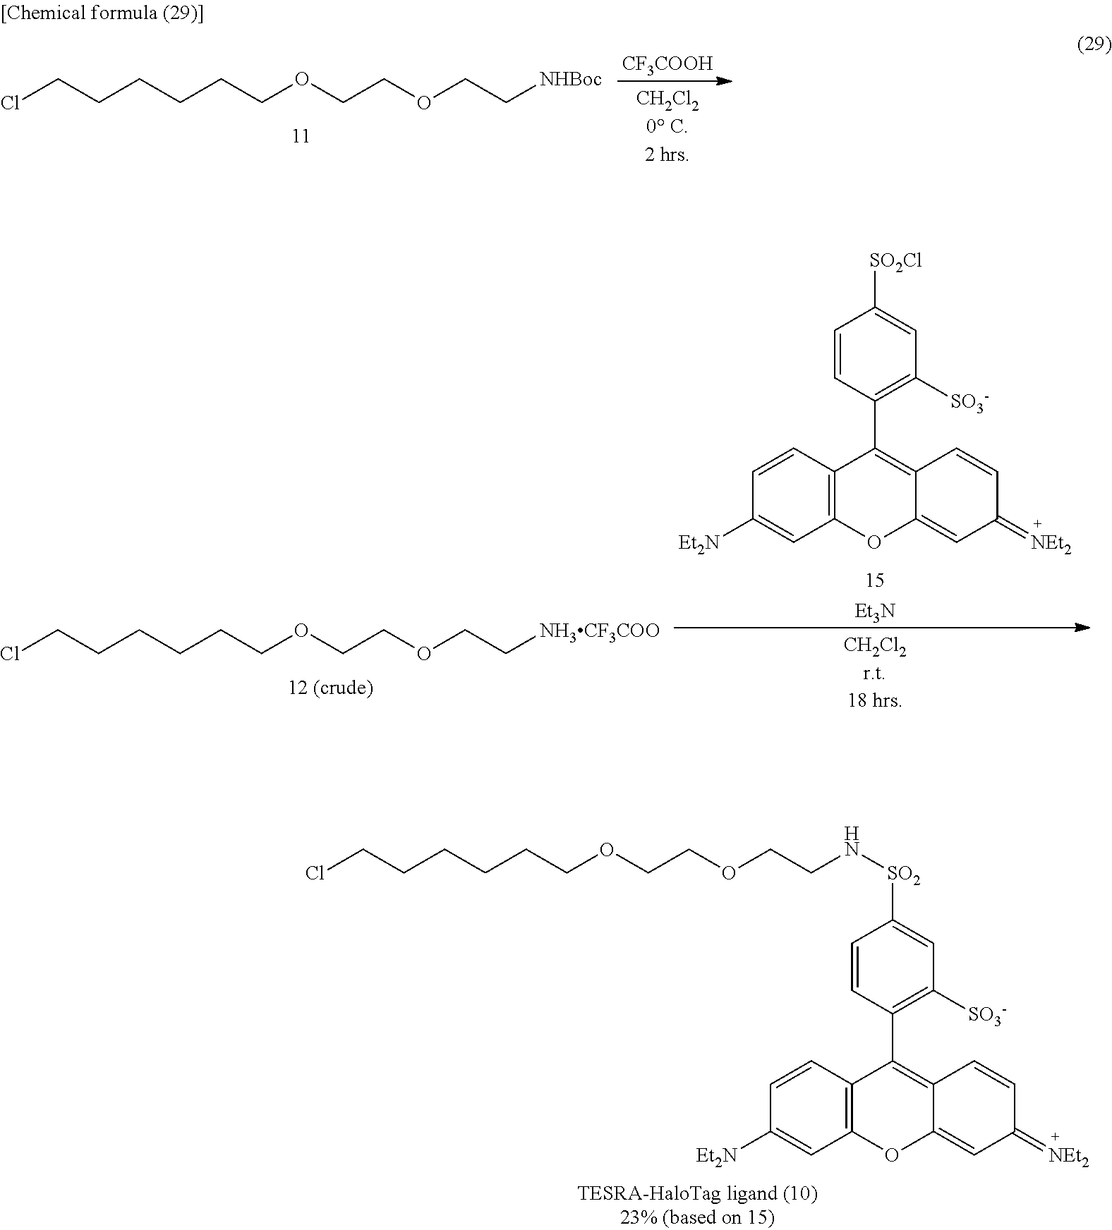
C1=CC(C2=C3C(=CC(=[NEt2])C=C3)OC3=C2C=CC([Et2N])=C3)=C([SO3-])C=C1[SO2]NCCOCCOCCCCCCCl.ClCCCCCCOCCOCC[NH3CF3COO].C1=CC(C2=C3C(=CC(=[NEt2])C=C3)OC3=C2C=CC([Et2N])=C3)=C([SO3-])C=C1[SO2Cl].[Et3N].[CF3COOH].ClCCCCCCOCCOCC[NHBoc]
